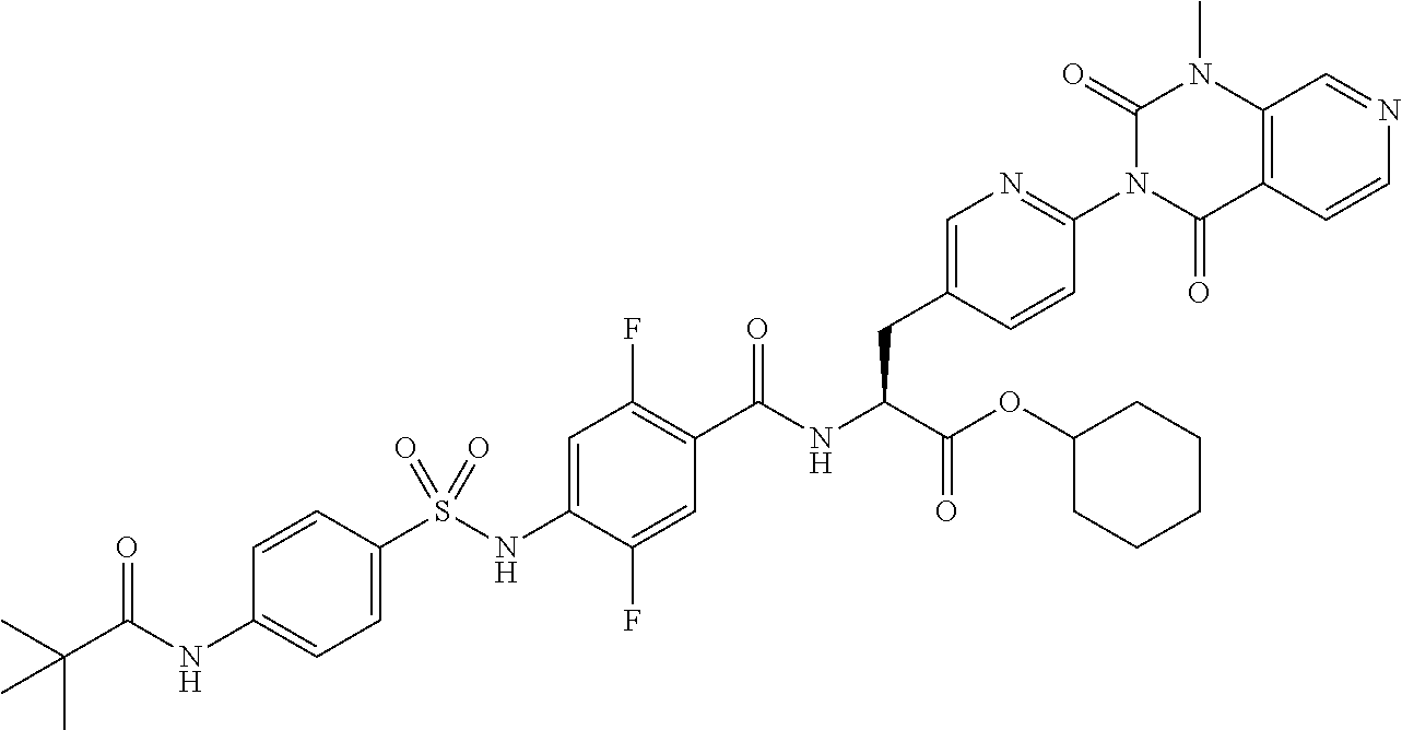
C1=C(S(NC2=CC(F)=C(C(NC(C(OC3CCCCC3)=O)CC3=CN=C(N4C(=O)C5=C(N(C)C4=O)C=NC=C5)C=C3)=O)C=C2F)(=O)=O)C=CC(NC(C(C)(C)C)=O)=C1
